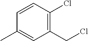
C1(CCl)=C(Cl)C=CC(C)=C1
